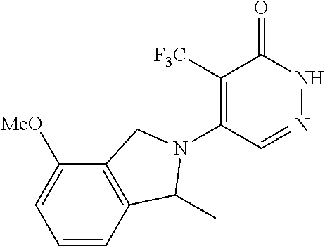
C1([F3C])=C(N2C(C)C3=C(C([MeO])=CC=C3)C2)C=NNC1=O
